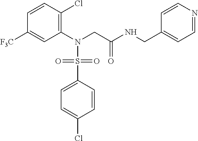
C1(N(CC(NCC2=CC=NC=C2)=O)S(C2=CC=C(Cl)C=C2)(=O)=O)=C(Cl)C=CC([F3C])=C1
